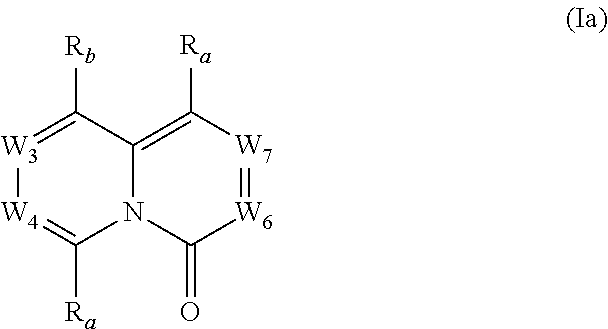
[W3]1=C([Rb])C2=C([Ra])[W7]=[W6]C(=O)N2C([Ra])=[W4]1
